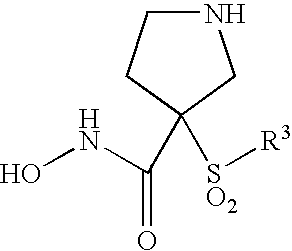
C1(C(=O)NO)([SO2][R3])CNCC1
